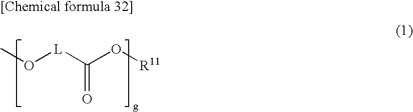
C(=O)([L]OC)O[R11]
